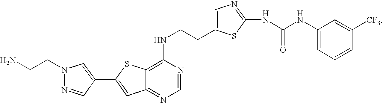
C1(NCCC2=CN=C(NC(NC3=CC=CC([CF3])=C3)=O)S2)=C2C(=NC=N1)C=C(C1=CN(CCN)N=C1)S2
